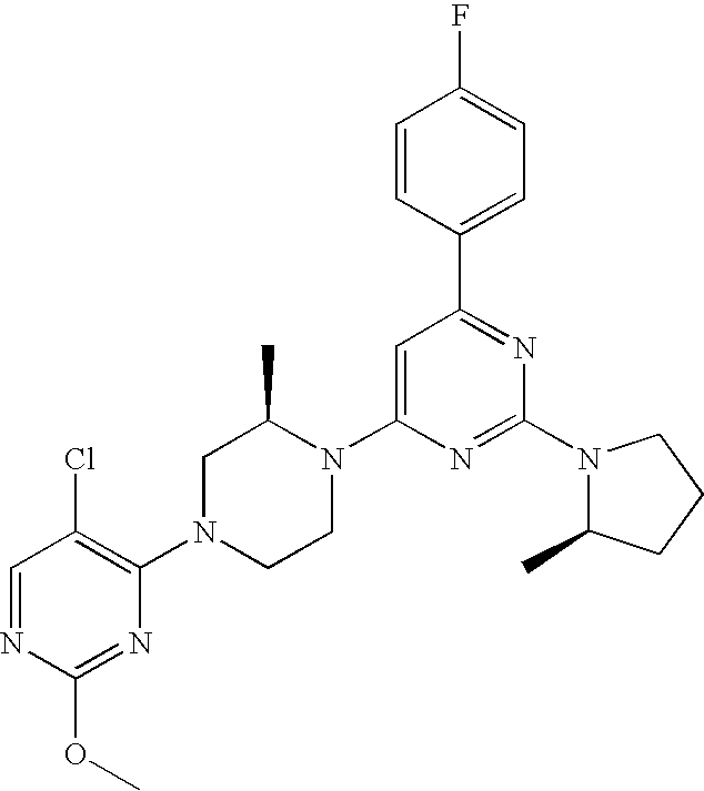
C1=CC(C2=NC(N3C(C)CCC3)=NC(N3C(C)CN(C4=C(Cl)C=NC(OC)=N4)CC3)=C2)=CC=C1F
